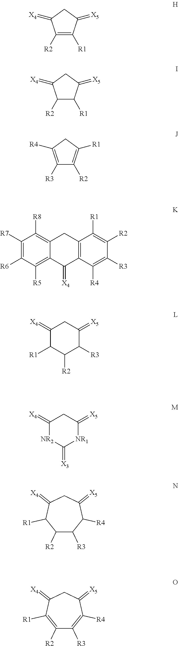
C1([R2])=C([R1])C(=[X5])CC1=[X4].C1([R2])C([R1])C(=[X5])CC1=[X4].C1([R3])=C([R4])CC([R1])=C1[R2].C1([R7])=C([R6])C([R5])=C2C(=C1[R8])CC1=C(C2=[X4])C([R4])=C([R3])C([R2])=C1[R1].C1(=[X4])C([R1])C([R2])C([R3])C(=[X5])C1.C1(=[X4])[NR2]C(=[X3])[NR1]C(=[X5])C1.C1([R2])C([R3])C([R4])C(=[X5])CC(=[X4])C1[R1].C1([R2])=C([R1])C(=[X4])CC(=[X5])C([R4])=C1[R3]
